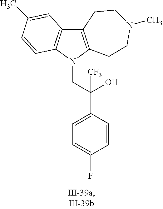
C12=C(N(CC(C3=CC=C(F)C=C3)(O)[CF3])C3=C1C=C(C)C=C3)CCN(C)CC2
